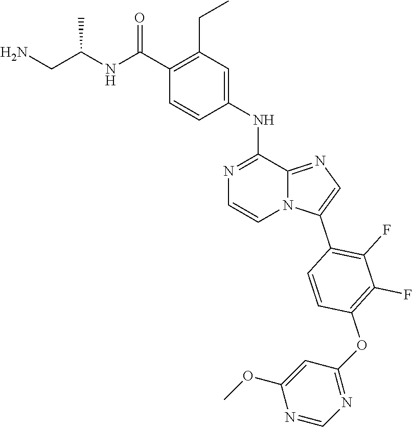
N1=C(NC2=CC(CC)=C(C(=O)NC(CN)C)C=C2)C2=NC=C(C3=C(F)C(F)=C(OC4=NC=NC(OC)=C4)C=C3)N2C=C1
